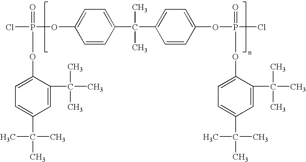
ClP(=O)(OC1=CC=C(C(C)(C)C)C=C1C(C)(C)C)OC1=CC=C(C(C2=CC=C(OP(=O)(Cl)OC3=CC=C(C(C)(C)C)C=C3C(C)(C)C)C=C2)(C)C)C=C1
